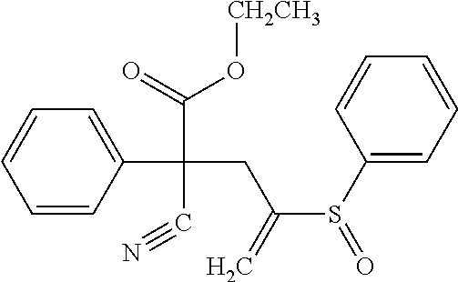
C1=CC(C(C#N)(C(=O)O[CH2CH3])CC(S(C2=CC=CC=C2)=O)=C)=CC=C1
